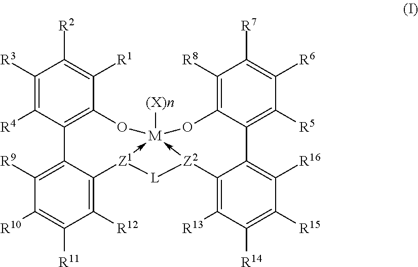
C1([R3])=C([R4])C2=C(C([R1])=C1[R2])O[M]13([(X)n])-[Z1](C4=C([R12])C([R11])=C([R10])C([R9])=C24)[L][Z2]->1C1=C([R13])C([R14])=C([R15])C([R16])=C1C1=C([R5])C([R6])=C([R7])C([R8])=C1O3
